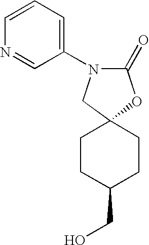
C1(=O)OC2(CN1C1=CC=CN=C1)CCC(CO)CC2
